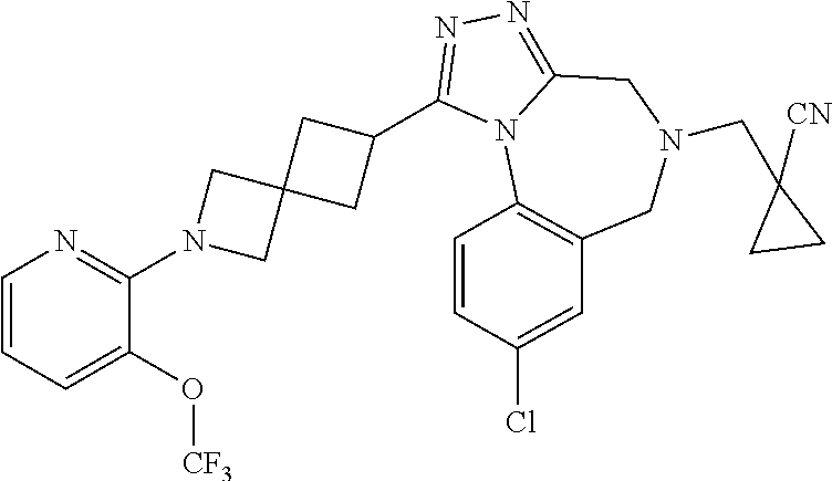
C1=CN=C(N2CC3(C2)CC(C2=NN=C4N2C2=C(CN(CC5([CN])CC5)C4)C=C(Cl)C=C2)C3)C(O[CF3])=C1
